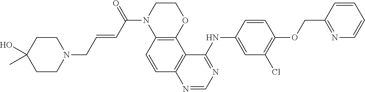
C1=NC2=C(C3=C(C=C2)N(C(C=CCN2CCC(C)(O)CC2)=O)CCO3)C(NC2=CC(Cl)=C(OCC3=NC=CC=C3)C=C2)=N1
